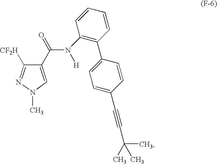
C1(C(=O)N(C2=C(C3=CC=C(C#CC(C)(C)C)C=C3)C=CC=C2)[H])=CN(C)N=C1[CF2H]
